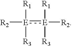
[E](:[E]([R2])([R1])[R3])([R2])([R1])[R3]
